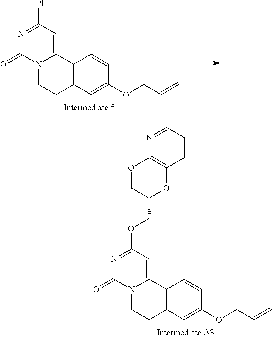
N12CCC3=C(C1=CC(Cl)=NC2=O)C=CC(OCC=C)=C3.N12CCC3=C(C1=CC(OCC1OC4=C(OC1)N=CC=C4)=NC2=O)C=CC(OCC=C)=C3
